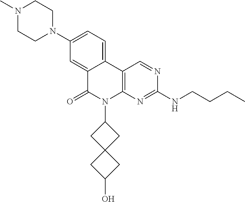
C12=CC(N3CCN(C)CC3)=CC=C1C1=C(N(C3CC4(C3)CC(O)C4)C2=O)N=C(NCCCC)N=C1
